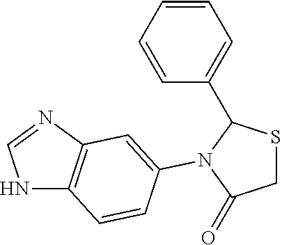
N1C2=C(N=C1)C=C(N1C(C3=CC=CC=C3)SCC1=O)C=C2
